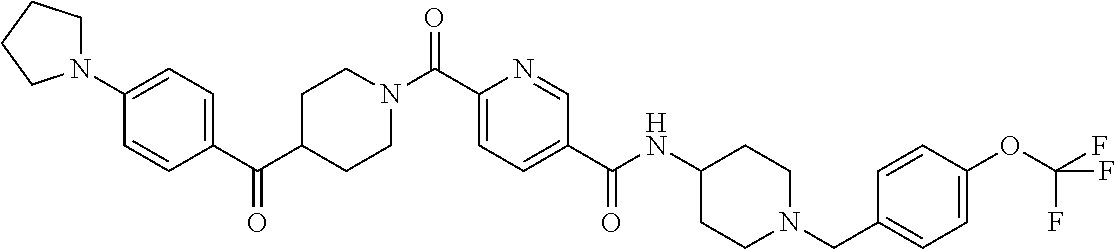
N(C(C1=CC=C(C(=O)N2CCC(C(C3=CC=C(N4CCCC4)C=C3)=O)CC2)N=C1)=O)C1CCN(CC2=CC=C(OC(F)(F)F)C=C2)CC1
